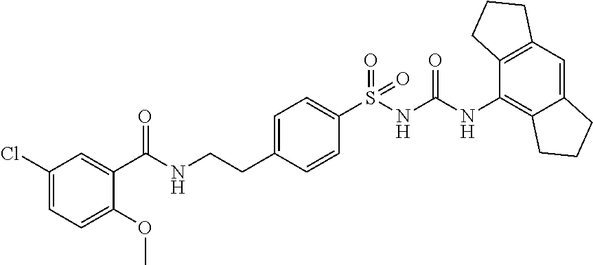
C1(Cl)=CC=C(OC)C(C(=O)NCCC2=CC=C(S(=O)(NC(=O)NC3=C4C(=CC5=C3CCC5)CCC4)=O)C=C2)=C1
